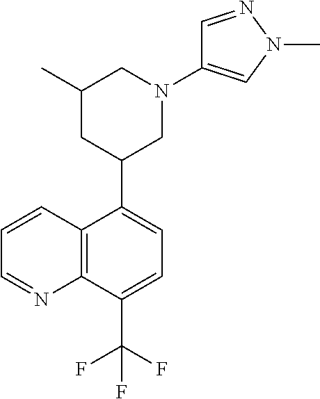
C1=CC2=C(N=C1)C(C(F)(F)F)=CC=C2C1CN(C2=CN(C)N=C2)CC(C)C1
